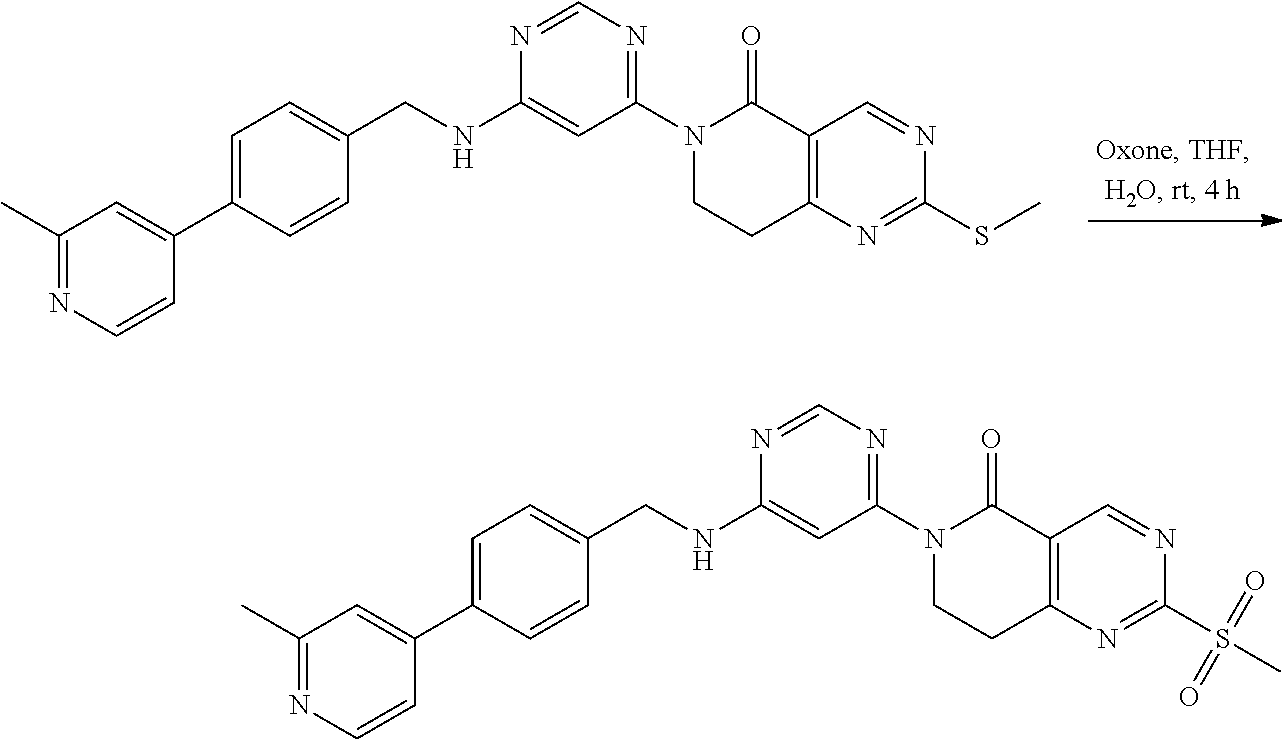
N1=CN=C(N2CCC3=C(C2=O)C=NC(SC)=N3)C=C1NCC1=CC=C(C2=CC(C)=NC=C2)C=C1.N1=CN=C(N2CCC3=C(C2=O)C=NC(S(C)(=O)=O)=N3)C=C1NCC1=CC=C(C2=CC(C)=NC=C2)C=C1
